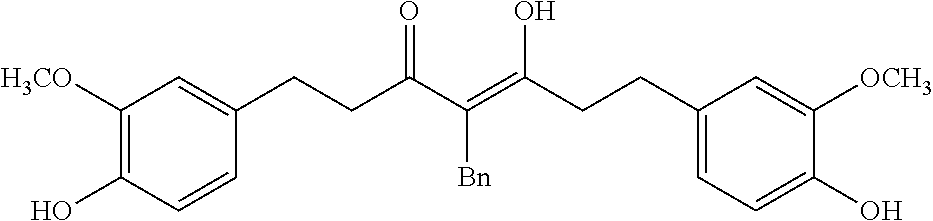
C(=C(C(=O)CCC1=CC([H3CO])=C(O)C=C1)[Bn])(CCC1=CC=C(O)C([OCH3])=C1)O
